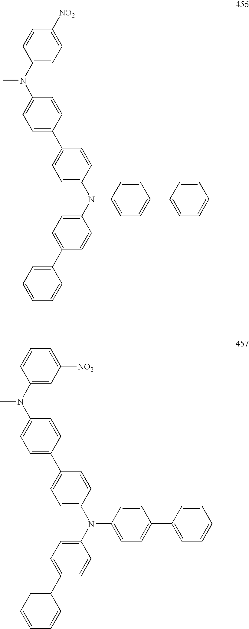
C1(C2=CC=C(N(C3=CC=C(C4=CC=CC=C4)C=C3)C3=CC=C(C4=CC=CC=C4)C=C3)C=C2)=CC=C(N(C2=CC=C([NO2])C=C2)C)C=C1.C1(C2=CC=C(N(C3=CC=C(C4=CC=CC=C4)C=C3)C3=CC=C(C4=CC=CC=C4)C=C3)C=C2)=CC=C(N(C2=CC([NO2])=CC=C2)C)C=C1
